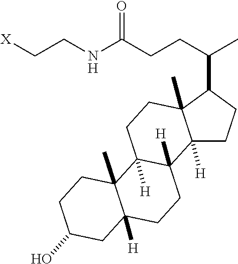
[X]CCNC(CCC(C)C1C2(C)C([H])(CC1)C1([H])C([H])(CC2)C2(C)C([H])(CC1)CC(O)CC2)=O
